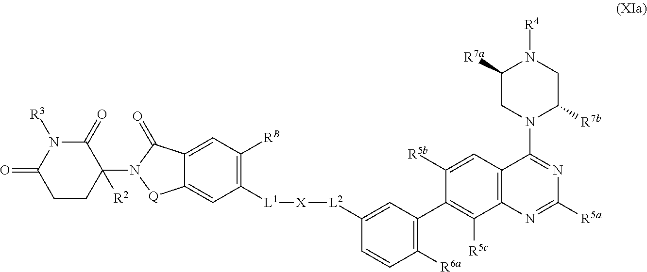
C1CC(N2[Q]C3=CC([L1][X][L2]C4=CC(C5=C([R5c])C6=C(C=C5[R5b])C(N5C([R7b])CN([R4])C([R7a])C5)=NC([R5a])=N6)=C([R6a])C=C4)=C([RB])C=C3C2=O)([R2])C(=O)N([R3])C1=O
